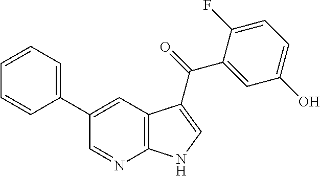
C1(C2=CC3=C(N=C2)NC=C3C(C2=CC(O)=CC=C2F)=O)=CC=CC=C1
